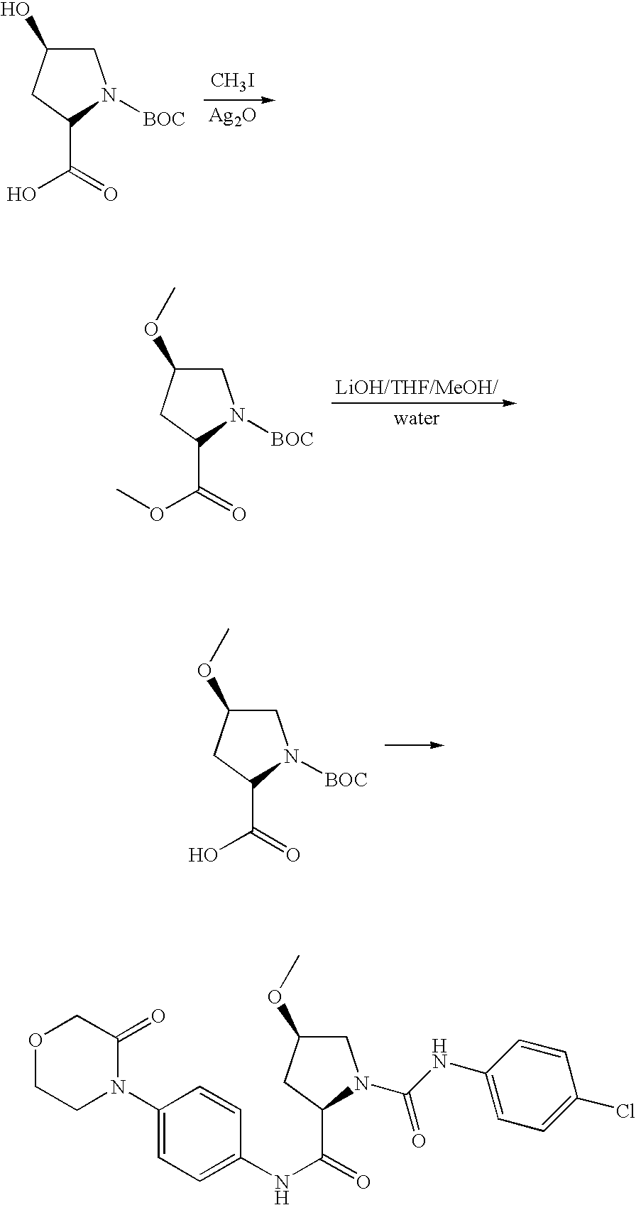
[CH3I].[Ag2O].C1C(O)CC(C(O)=O)N1[BOC].C1C(OC)CC(C(OC)=O)N1[BOC].C1C(OC)CC(C(O)=O)N1[BOC].O1CCN(C2=CC=C(NC(=O)C3CC(OC)CN3C(NC3=CC=C(Cl)C=C3)=O)C=C2)C(=O)C1
